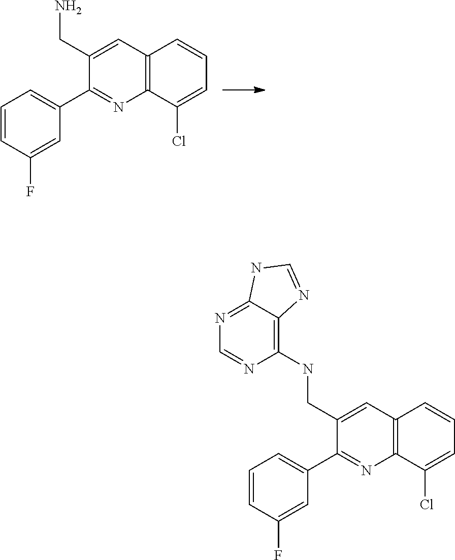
N1=C2C(=C(NCC3=CC4=C(N=C3C3=CC=CC(F)=C3)C(Cl)=CC=C4)N=C1)N=CN2.NCC1=CC2=C(N=C1C1=CC=CC(F)=C1)C(Cl)=CC=C2
